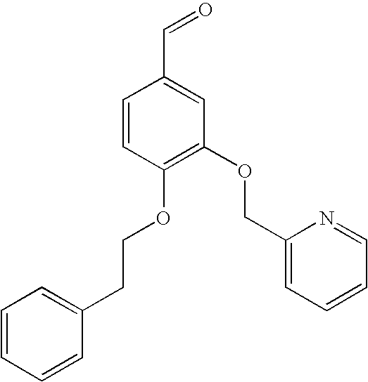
C1=CC(OCCC2=CC=CC=C2)=C(OCC2=CC=CC=N2)C=C1C=O
